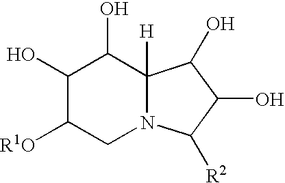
C1(O)C([R1O])CN2C([H])(C1O)C(O)C(O)C2[R2]
